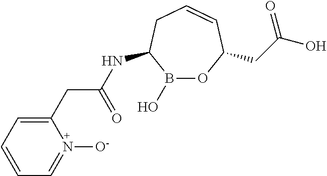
N(C(CC1=CC=CC=N1[O-])=O)C1B(O)OC(CC(O)=O)C=CC1
